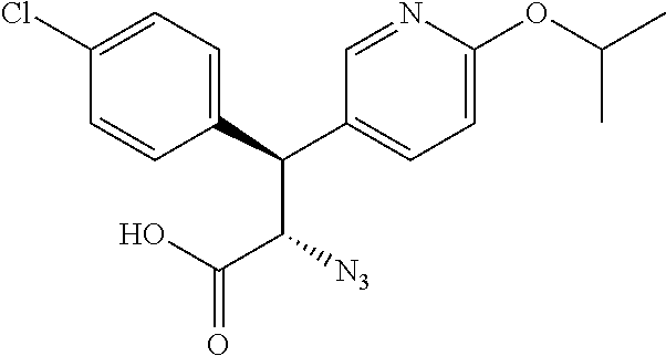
C1=CC(C(C2=CC=C(OC(C)C)N=C2)C([N3])C(O)=O)=CC=C1Cl
